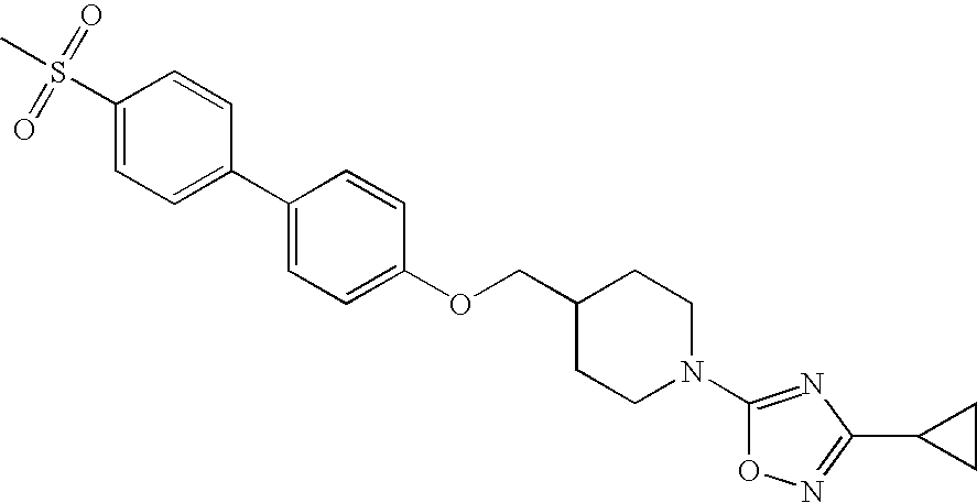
C1(S(C)(=O)=O)=CC=C(C2=CC=C(OCC3CCN(C4=NC(C5CC5)=NO4)CC3)C=C2)C=C1
